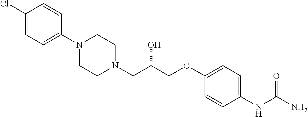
C1=C(NC(N)=O)C=CC(OCC(CN2CCN(C3=CC=C(Cl)C=C3)CC2)O)=C1
